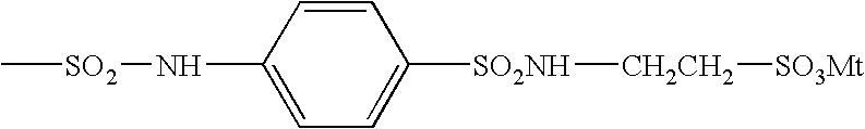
C[SO2]NC1=CC=C([SO2NH][CH2CH2][SO3Mt])C=C1
